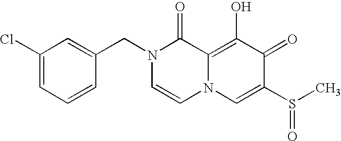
C1(Cl)=CC=CC(CN2C=CN3C(=C(O)C(=O)C(S(C)=O)=C3)C2=O)=C1
